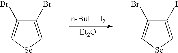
[Et2O].C1(Br)=C[Se]C=C1Br.C1(I)=C[Se]C=C1Br
